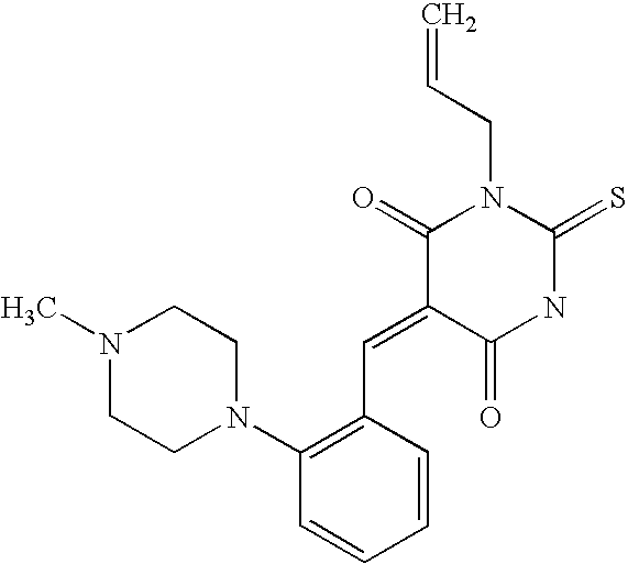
C=CCN1C(=O)C(=CC2=C(N3CCN(C)CC3)C=CC=C2)C(=O)NC1=S
